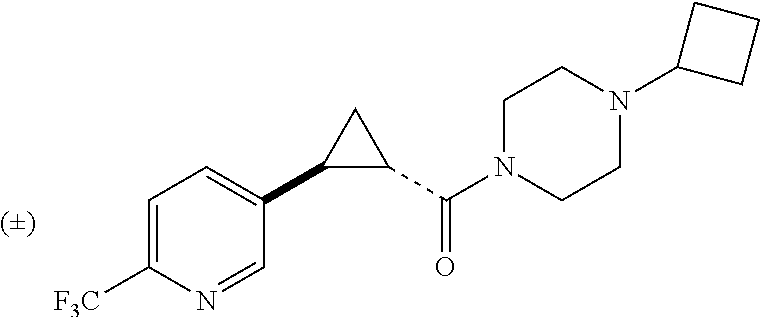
C1=C([F3C])N=CC(C2C(C(N3CCN(C4CCC4)CC3)=O)C2)=C1
